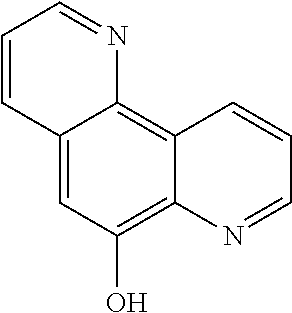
C12=CC(O)=C3C(=C1N=CC=C2)C=CC=N3
